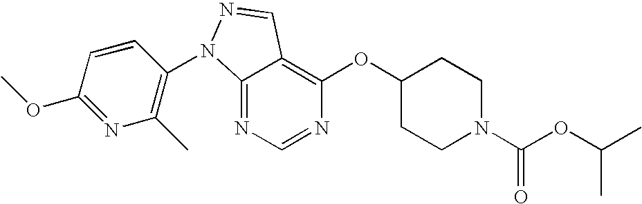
C12=NC=NC(OC3CCN(C(OC(C)C)=O)CC3)=C1C=NN2C1=C(C)N=C(OC)C=C1
